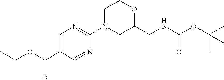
C1=C(C(OCC)=O)C=NC(N2CC(CNC(OC(C)(C)C)=O)OCC2)=N1
